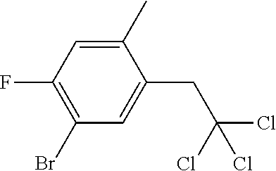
C1(C)=CC(F)=C(Br)C=C1CC(Cl)(Cl)Cl
